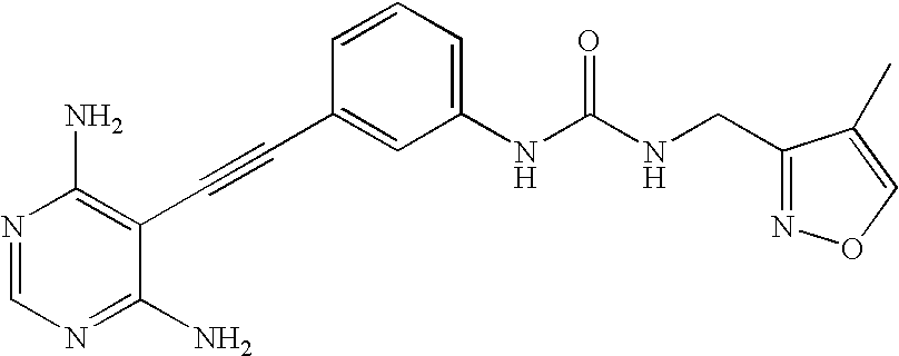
N1=CN=C(N)C(C#CC2=CC(NC(NCC3=NOC=C3C)=O)=CC=C2)=C1N
